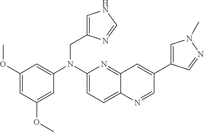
C1(N(CC2=CNC=N2)C2=CC(OC)=CC(OC)=C2)=CC=C2C(=N1)C=C(C1=CN(C)N=C1)C=N2
